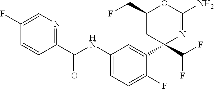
C1(C(NC2=CC=C(F)C(C3(C(F)F)N=C(N)OC(CF)C3)=C2)=O)=NC=C(F)C=C1
